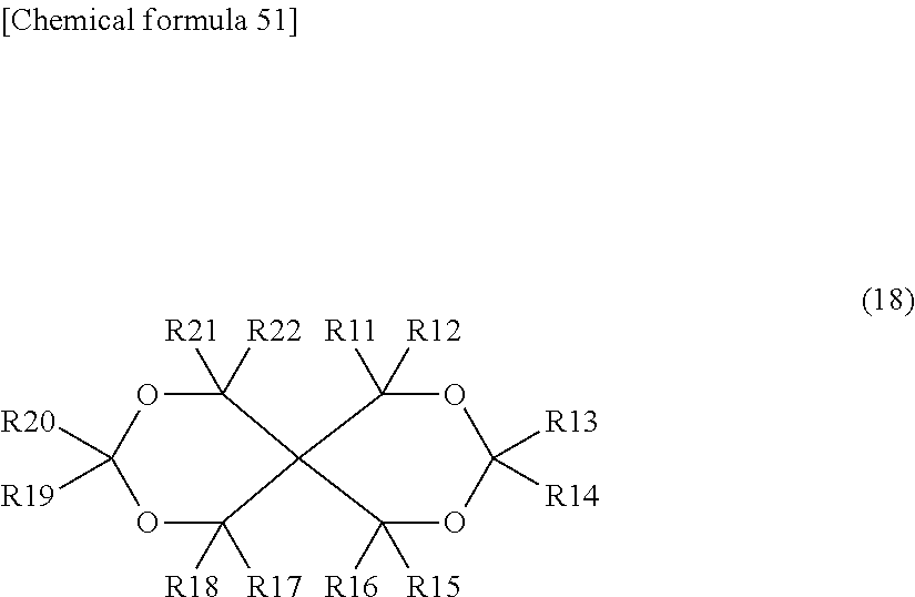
O1C([R11])([R12])C2(C([R16])([R15])OC1([R13])[R14])C([R22])([R21])OC([R20])([R19])OC2([R17])[R18]
